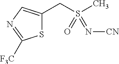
S1C(CS(C)(=O)=N[CN])=CN=C1[F3C]
